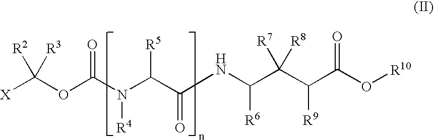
[X]C(OC(N(C(C(NC(C(C(C(O[R10])=O)[R9])([R7])[R8])[R6])=O)[R5])[R4])=O)([R2])[R3]
